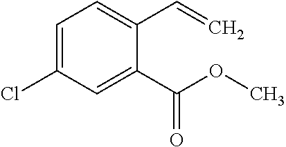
C1(C=C)=CC=C(Cl)C=C1C(OC)=O
